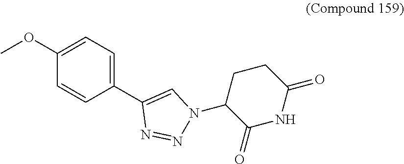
C1=CC(C2=CN(C3C(=O)NC(=O)CC3)N=N2)=CC=C1OC
